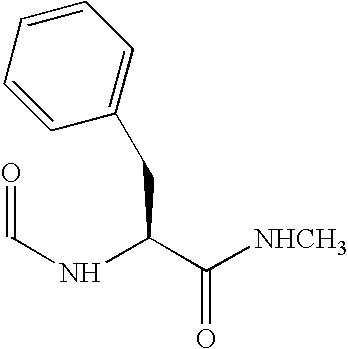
O=CNC(C([NHCH3])=O)CC1=CC=CC=C1
